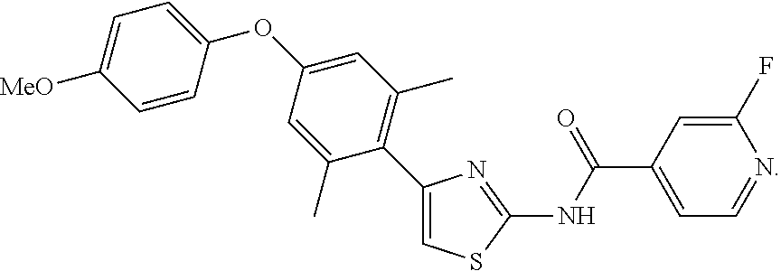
C1(C2=C(C)C=C(OC3=CC=C([MeO])C=C3)C=C2C)=CSC(NC(C2=CC=NC(F)=C2)=O)=N1
